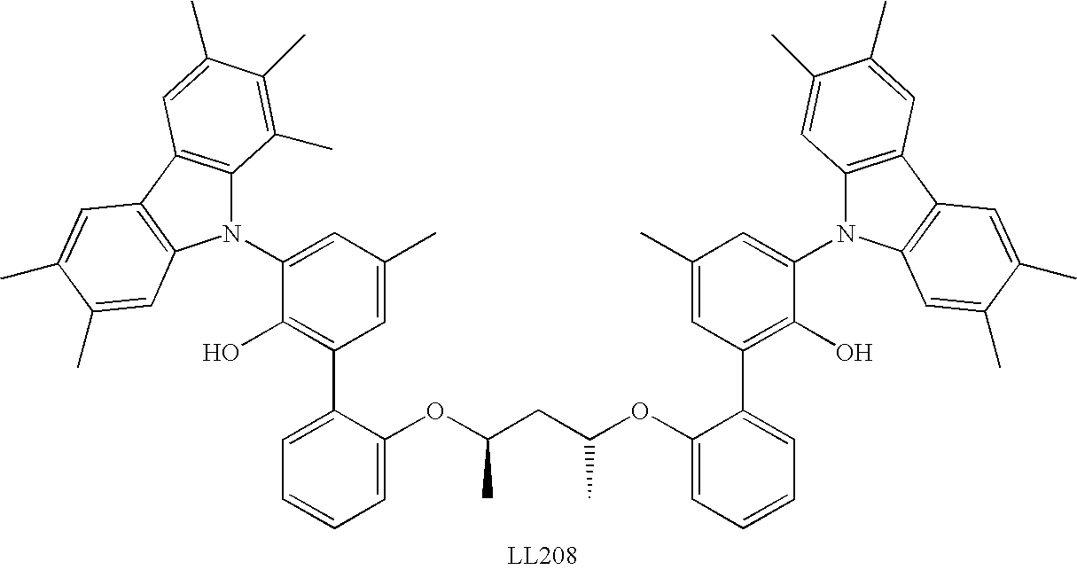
N1(C2=CC(C)=CC(C3=CC=CC=C3OC(C)CC(C)OC3=CC=CC=C3C3=C(O)C(N4C5=C(C6=C4C=C(C)C(C)=C6)C=C(C)C(C)=C5)=CC(C)=C3)=C2O)C2=C(C3=C1C=C(C)C(C)=C3)C=C(C)C(C)=C2C
